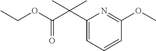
C(=O)(C(C1=CC=CC(OC)=N1)(C)C)OCC
